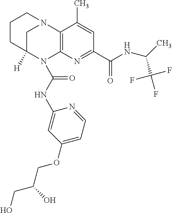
C1CC2([H])CN(C1)C1=C(N2C(NC2=CC(OCC(CO)O)=CC=N2)=O)N=C(C(=O)NC(C)C(F)(F)F)C=C1C
